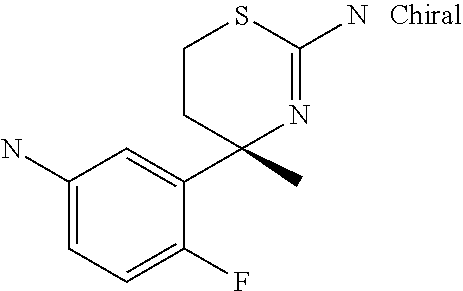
C1(N)=CC=C(F)C(C2(C)N=C(N)SCC2)=C1
